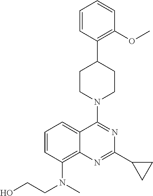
C1=CC(C2CCN(C3=NC(C4CC4)=NC4=C(N(C)CCO)C=CC=C34)CC2)=C(OC)C=C1
